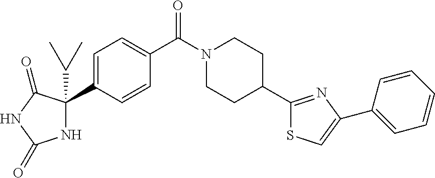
C1=C(C2(C(C)C)NC(=O)NC2=O)C=CC(C(N2CCC(C3=NC(C4=CC=CC=C4)=CS3)CC2)=O)=C1
